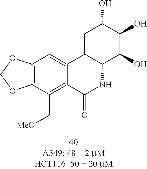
C1=C2C(C(O)C(O)C1O)NC(=O)C1=C(C[MeO])C3=C(C=C21)OCO3
